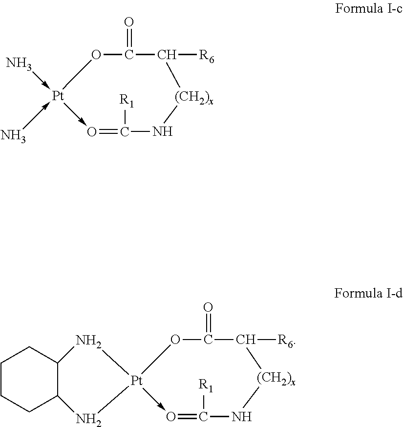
C1CCC2C(C1)N[Pt]1(->O=C([R1])N[(CH2)x]C([R6])C(=O)O1)N2.[Pt]1(-N)(-N)->O=C([R1])N[(CH2)x]C([R6])C(=O)O1
